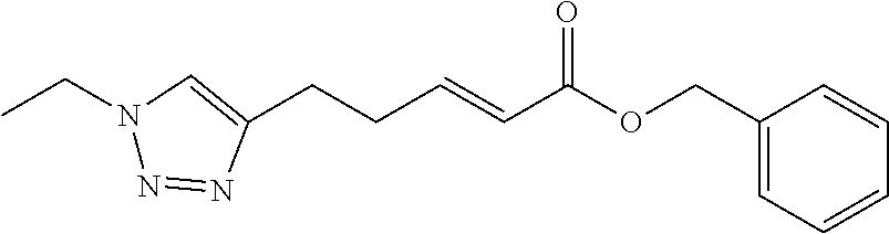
C1(CCC=CC(OCC2=CC=CC=C2)=O)=CN(CC)N=N1
